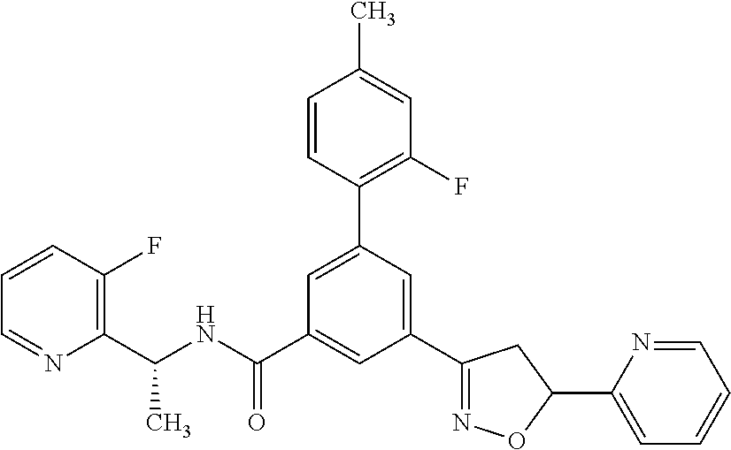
C1(C2=NOC(C3=CC=CC=N3)C2)=CC(C2=C(F)C=C(C)C=C2)=CC(C(NC(C2=C(F)C=CC=N2)C)=O)=C1
